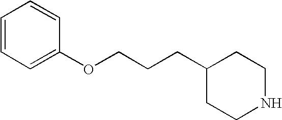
C1=CC=C(OCCCC2CCNCC2)C=C1
